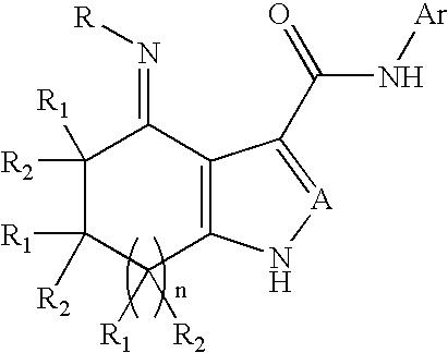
C1([R2])([R1])C([R1])([R2])C([R1])([R2])C2=C(C1=N[R])C(C(N[Ar])=O)=[A]N2
